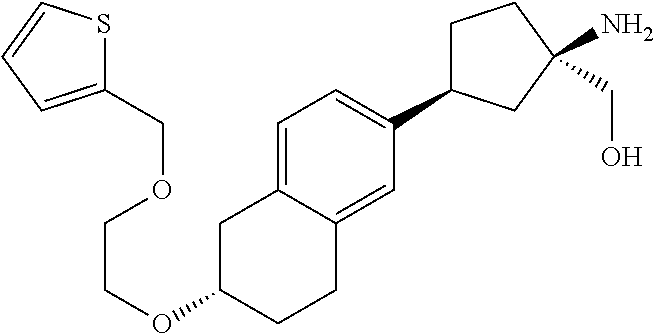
O(C1CCC2=CC(C3CCC(N)(CO)C3)=CC=C2C1)CCOCC1=CC=CS1
